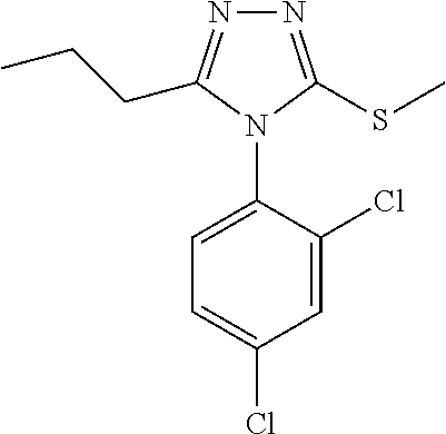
N1=C(SC)N(C2=CC=C(Cl)C=C2Cl)C(CCC)=N1
